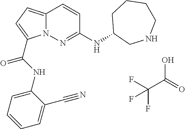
OC(=O)C(F)(F)F.C12=CC=C(C(NC3=CC=CC=C3C#N)=O)N1N=C(NC1CNCCCC1)C=C2
